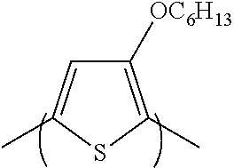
C1([OC6H13])=C(C)SC(C)=C1
